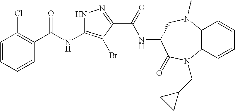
C1=CC=CC(C(NC2=C(Br)C(C(=O)NC3C(=O)N(CC4CC4)C4=C(N(C)C3)C=CC=C4)=NN2)=O)=C1Cl
